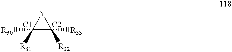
[Y]1C([R31])([R30])C1([R32])[R33]
